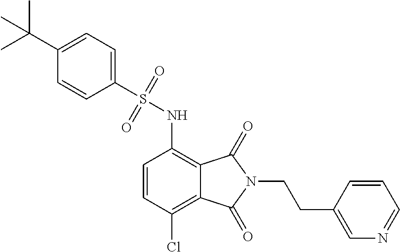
C1=CC(Cl)=C2C(=C1NS(=O)(=O)C1=CC=C(C(C)(C)C)C=C1)C(=O)N(CCC1=CN=CC=C1)C2=O
